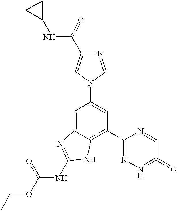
C1=C2C(=C(C3=NN=C(=O)C=N3)C=C1N1C=NC(C(=O)NC3CC3)=C1)NC(NC(OCC)=O)=N2
